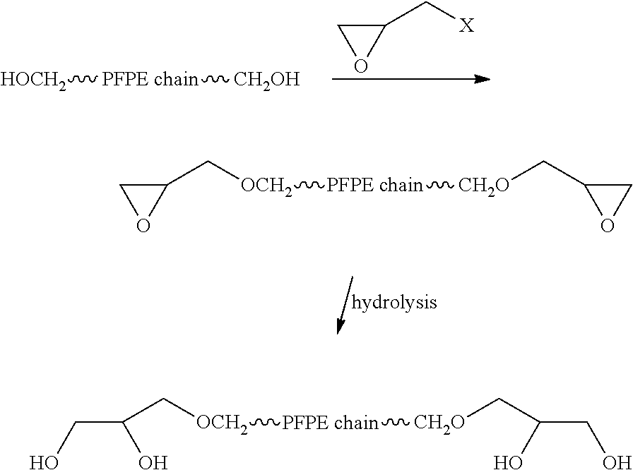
[HOCH2][PFPE chain][CH2OH].C1(C[X])CO1.C1(C[OCH2][PFPE chain][CH2O]CC2OC2)CO1.C(CO)(C[OCH2][PFPE chain][CH2O]CC(CO)O)O
